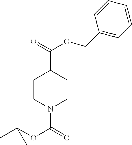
C1CN(C(=O)OC(C)(C)C)CCC1C(=O)OCC1=CC=CC=C1
